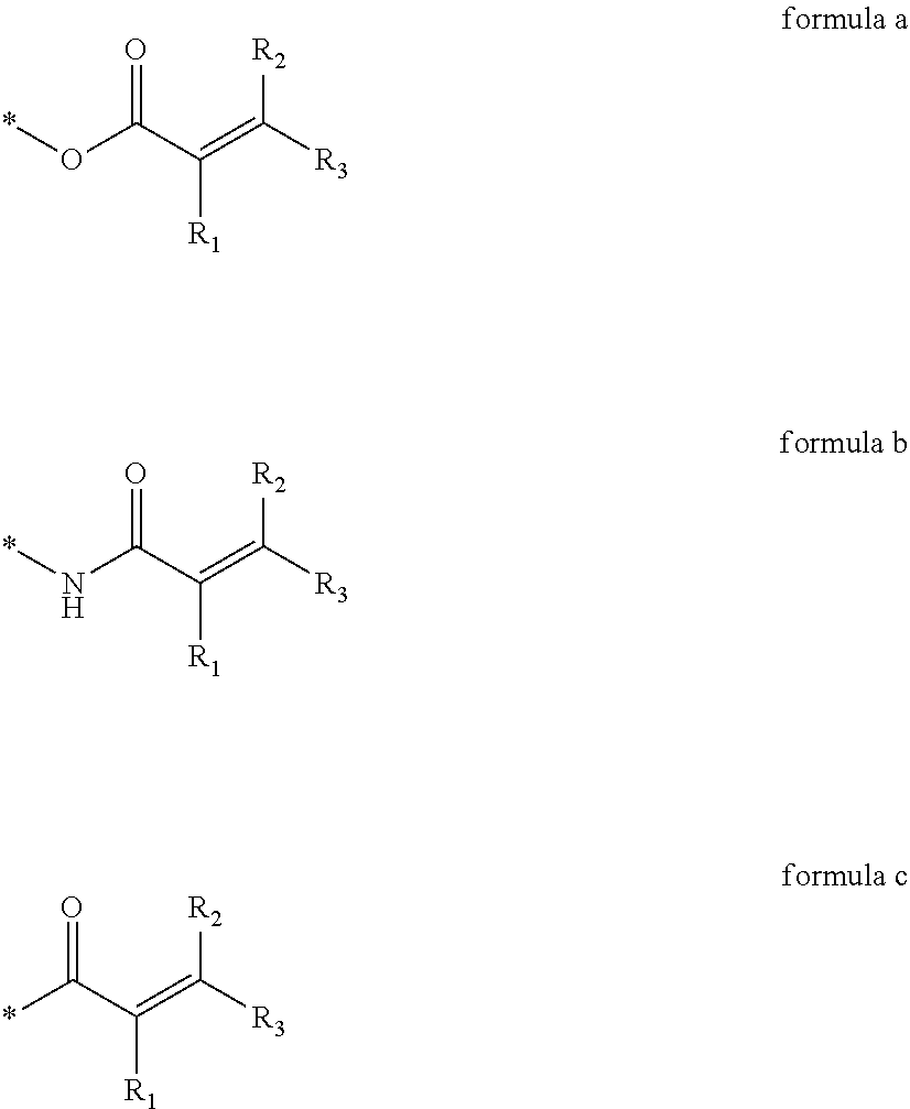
*OC(=O)C(=C([R2])[R3])[R1].*NC(=O)C(=C([R2])[R3])[R1].*C(=O)C(=C([R2])[R3])[R1]
